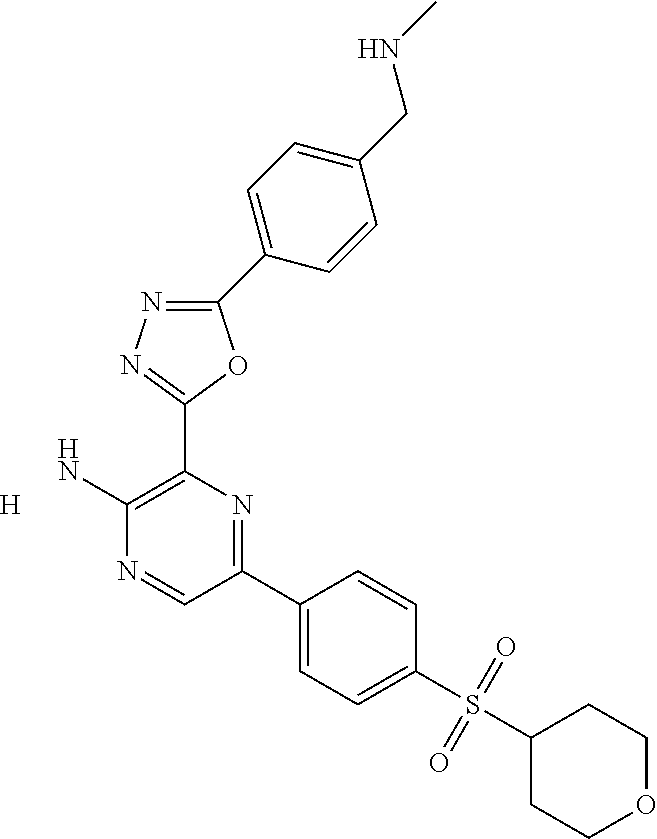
NC1=C(C2=NN=C(C3=CC=C(CNC)C=C3)O2)N=C(C2=CC=C(S(=O)(=O)C3CCOCC3)C=C2)C=N1.[H]
